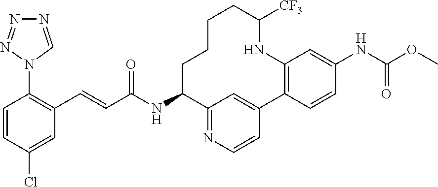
C1=CC(Cl)=CC(C=CC(NC2C3=NC=CC(=C3)C3=C(C=C(NC(OC)=O)C=C3)NC([CF3])CCCC2)=O)=C1N1C=NN=N1
